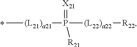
C[(L21)a21]P([(L22)a22][R22])(=[X21])[R21]
